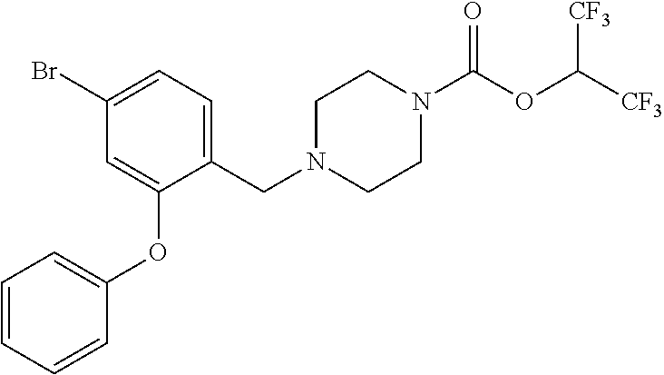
C1N(CC2=CC=C(Br)C=C2OC2=CC=CC=C2)CCN(C(OC([CF3])[CF3])=O)C1
